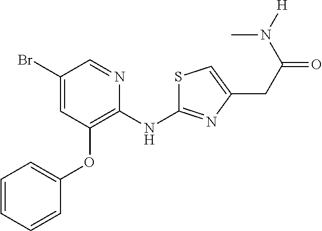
BrC1=CC(OC2=CC=CC=C2)=C(NC2=NC(CC(=O)N([H])C)=CS2)N=C1
